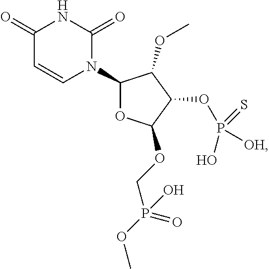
C1(=O)C=CN(C2OC(OCP(OC)(=O)O)C(OP([OH])(=S)O)C2OC)C(=O)N1
